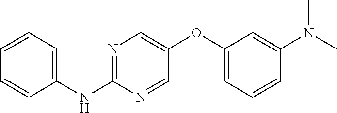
C1(NC2=NC=C(OC3=CC=CC(N(C)C)=C3)C=N2)=CC=CC=C1
